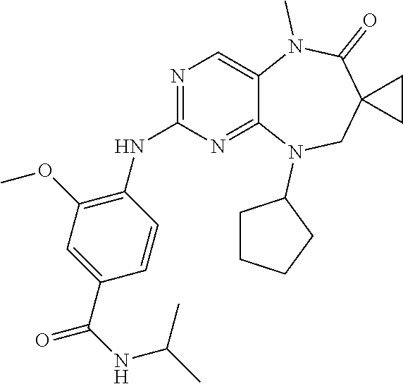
C1(C(NC(C)C)=O)=CC(OC)=C(NC2=NC=C3C(=N2)N(C2CCCC2)CC2(C(=O)N3C)CC2)C=C1
